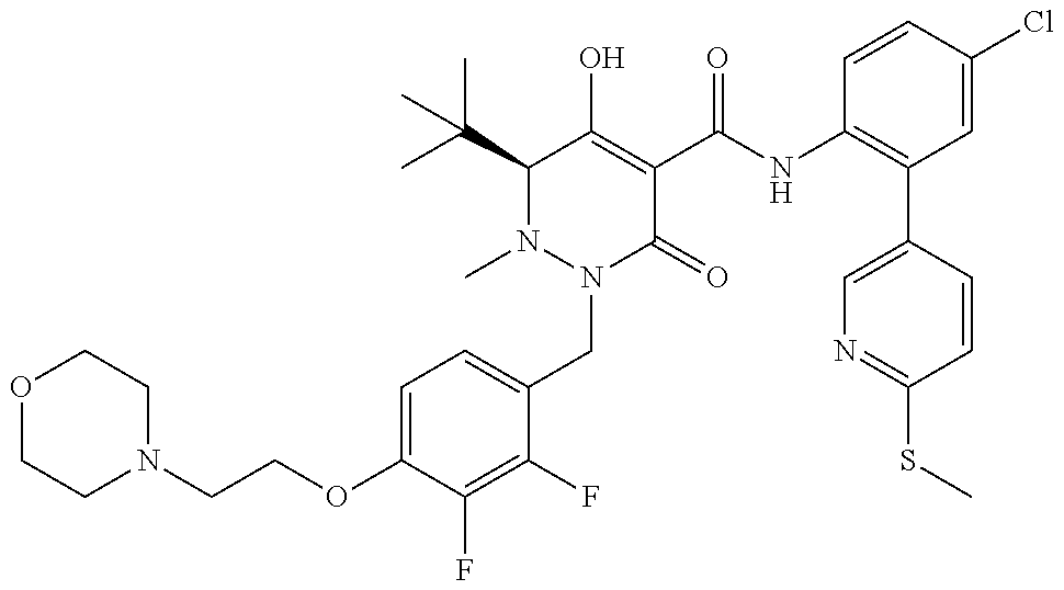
C1(OCCN2CCOCC2)=CC=C(CN2C(=O)C(C(=O)NC3=C(C4=CN=C(SC)C=C4)C=C(Cl)C=C3)=C(O)C(C(C)(C)C)N2C)C(F)=C1F
